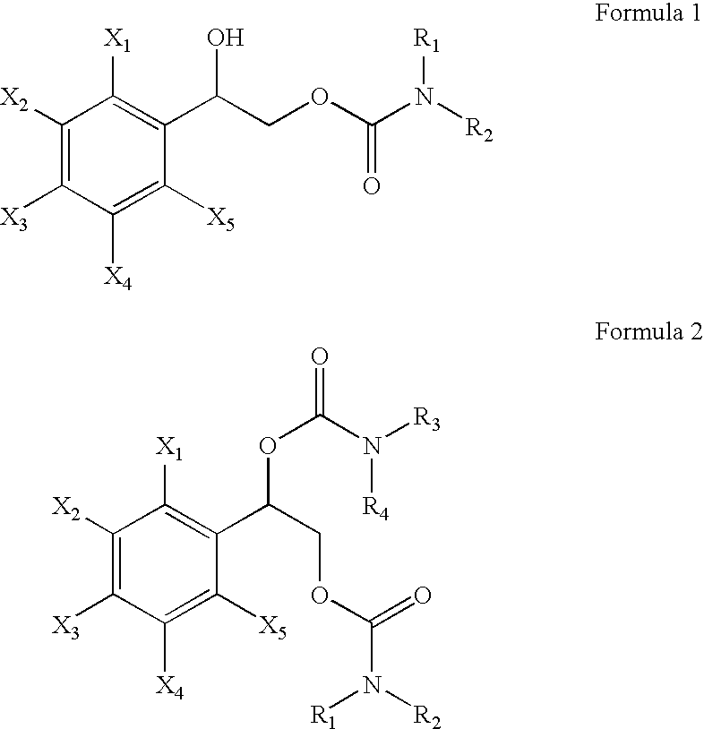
C1([X2])=C([X3])C([X4])=C([X5])C(C(COC(N([R2])[R1])=O)O)=C1[X1].C1([X2])=C([X3])C([X4])=C([X5])C(C(COC(=O)N([R2])[R1])OC(N([R3])[R4])=O)=C1[X1]
